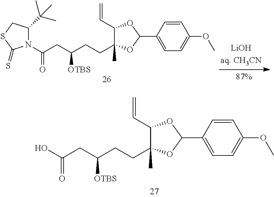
C1(C=C)C(CCC([OTBS])CC(N2C(C(C)(C)C)CSC2=S)=O)(C)OC(C2=CC=C(OC)C=C2)O1.C1(C=C)C(CCC([OTBS])CC(O)=O)(C)OC(C2=CC=C(OC)C=C2)O1
